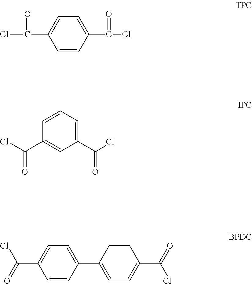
C1=C(C(=O)Cl)C=CC(C(=O)Cl)=C1.C1=CC(C(Cl)=O)=CC(C(Cl)=O)=C1.C1=C(C(=O)Cl)C=CC(C2=CC=C(C(=O)Cl)C=C2)=C1
